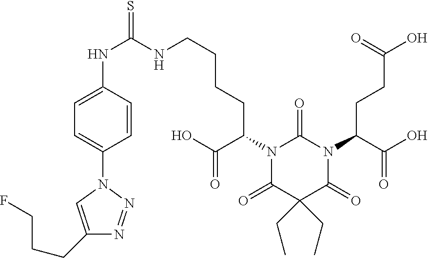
N1(C(CCC(O)=O)C(O)=O)C(=O)N(C(C(=O)O)CCCCNC(NC2=CC=C(N3C=C(CCCF)N=N3)C=C2)=S)C(=O)C(CC)(CC)C1=O
